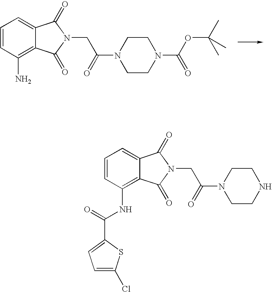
C1=CC(N)=C2C(=C1)C(=O)N(CC(N1CCN(C(OC(C)(C)C)=O)CC1)=O)C2=O.C1=CC(NC(C2=CC=C(Cl)S2)=O)=C2C(=C1)C(=O)N(CC(N1CCNCC1)=O)C2=O
